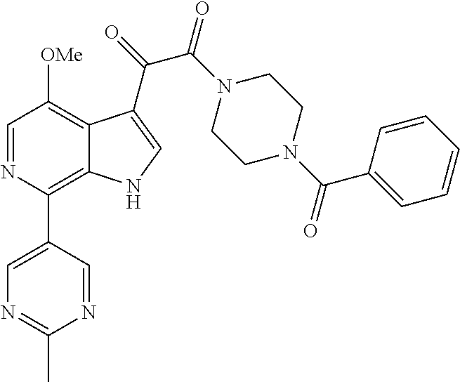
C1=NC(C2=CN=C(C)N=C2)=C2C(=C1[OMe])C(C(=O)C(N1CCN(C(C3=CC=CC=C3)=O)CC1)=O)=CN2
